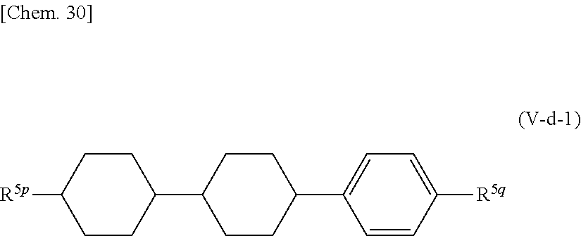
C1CC(C2=CC=C([R5q])C=C2)CCC1C1CCC([R5p])CC1
